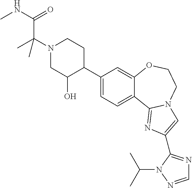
C1(C2CCN(C(C)(C(NC)=O)C)CC2O)=CC=C2C(=C1)OCCN1C2=NC(C2=NC=NN2C(C)C)=C1
